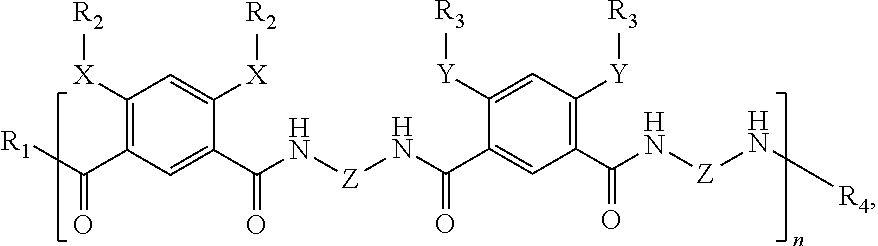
C1([X][R2])=C(C([R1])=O)C=C(C(=O)N[Z]NC(=O)C2=CC(C(=O)N[Z]N[R4])=C([Y][R3])C=C2[Y][R3])C([X][R2])=C1
